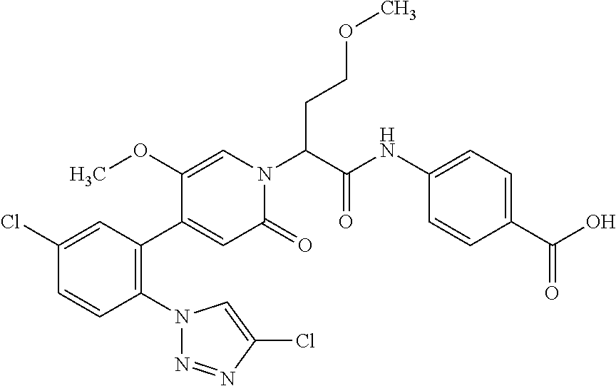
C1(N2N=NC(Cl)=C2)=C(C2=CC(=O)N(C(C(NC3=CC=C(C(O)=O)C=C3)=O)CCOC)C=C2OC)C=C(Cl)C=C1
